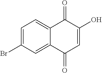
C1=C(Br)C=C2C(=C1)C(=O)C(O)=CC2=O
